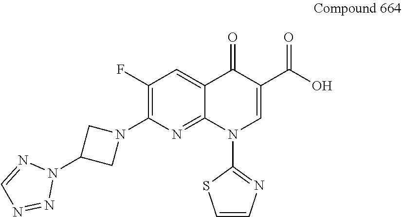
C1(F)=C(N2CC(N3N=CN=N3)C2)N=C2C(=C1)C(=O)C(C(O)=O)=CN2C1=NC=CS1
